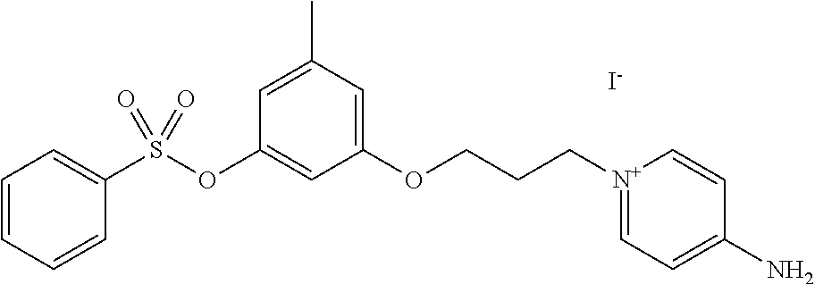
C1=CC=CC(S(OC2=CC(OCCC[N+]3=CC=C(N)C=C3)=CC(C)=C2)(=O)=O)=C1.[I-]
